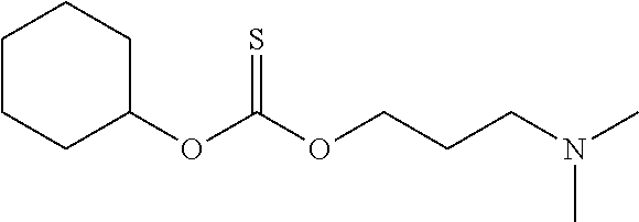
C1(OC(OCCCN(C)C)=S)CCCCC1
